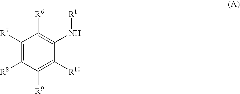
C1([R7])=C([R8])C([R9])=C([R10])C(N[R1])=C1[R6]
